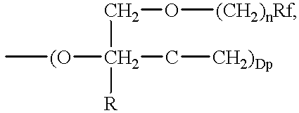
C[(O]C(C[CH2)Dp])(CO[(CH2)nRf])[R]
